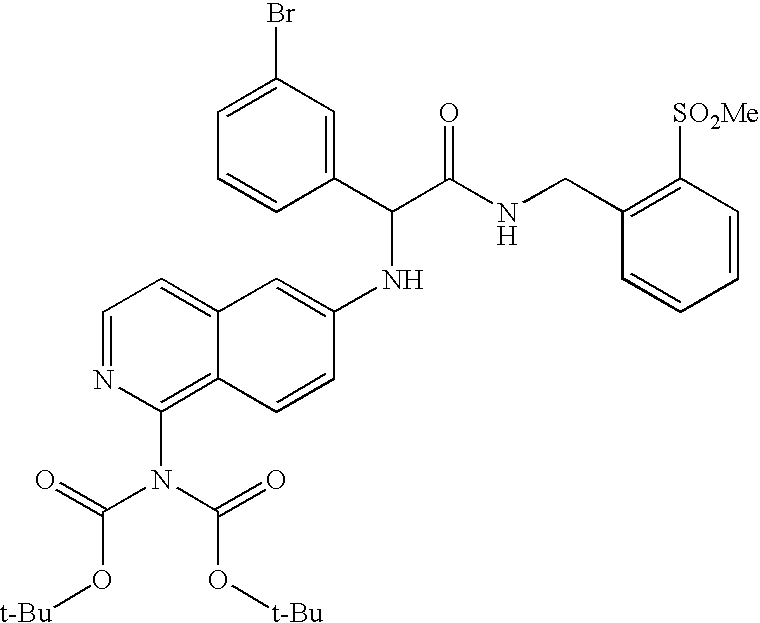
C1=NC(N(C(=O)O[t-Bu])C(=O)O[t-Bu])=C2C(=C1)C=C(NC(C(NCC1=C([SO2Me])C=CC=C1)=O)C1=CC(Br)=CC=C1)C=C2
